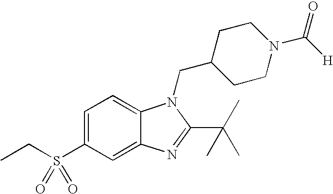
C12=CC(S(=O)(=O)CC)=CC=C1N(CC1CCN(C(=O)[H])CC1)C(C(C)(C)C)=N2
